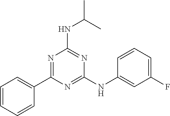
C1(C2=NC(NC(C)C)=NC(NC3=CC(F)=CC=C3)=N2)=CC=CC=C1
